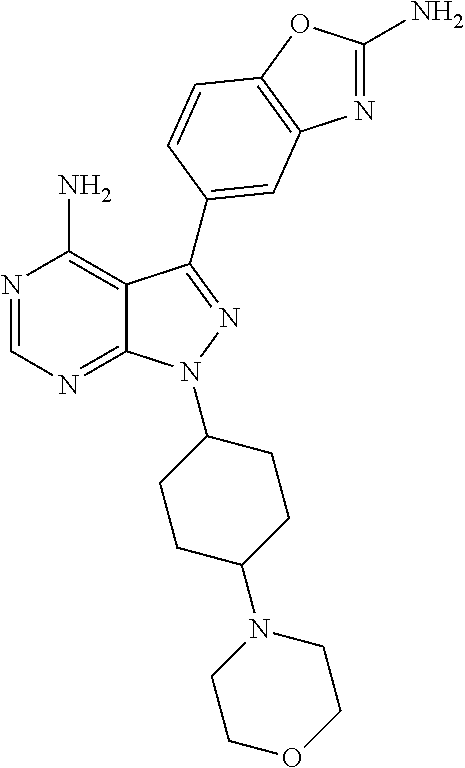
N1=CN=C2C(=C1N)C(C1=CC3=C(OC(N)=N3)C=C1)=NN2C1CCC(N2CCOCC2)CC1
